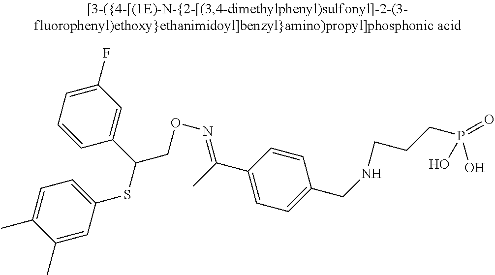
C1(SC(CON=C(C2=CC=C(CNCCCP(=O)(O)O)C=C2)C)C2=CC(F)=CC=C2)=CC=C(C)C(C)=C1
